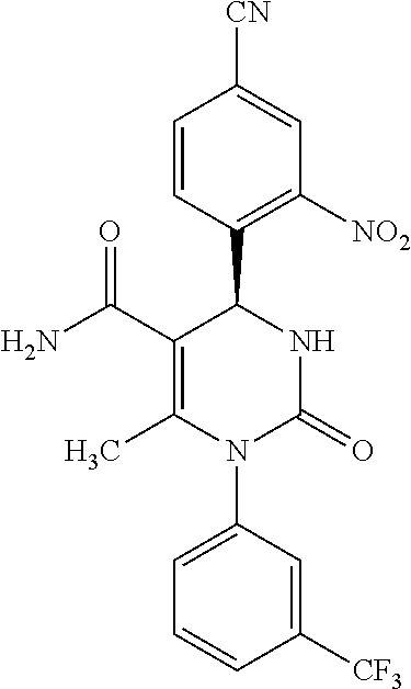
C1=CC(C2C(C(=O)N)=C(C)N(C3=CC=CC([CF3])=C3)C(=O)N2)=C([NO2])C=C1[CN]
